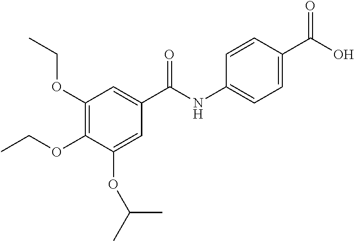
C1(OCC)=C(OCC)C(OC(C)C)=CC(C(=O)NC2=CC=C(C(O)=O)C=C2)=C1
